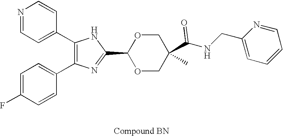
C1(C2=CC=NC=C2)=C(C2=CC=C(F)C=C2)N=C(C2OCC(C(NCC3=CC=CC=N3)=O)(C)CO2)N1
